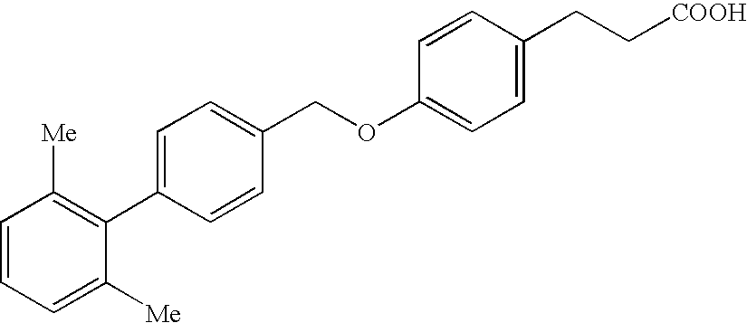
C1=CC=C([Me])C(C2=CC=C(COC3=CC=C(CC[COOH])C=C3)C=C2)=C1[Me]
